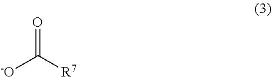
O=C([R7])[-O]
